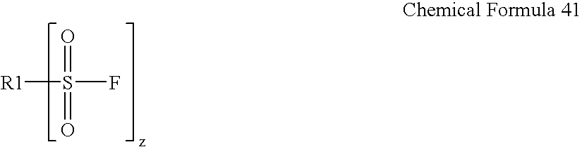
[R1]S(=O)(=O)F
